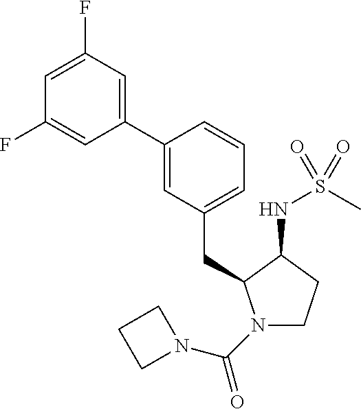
C1=C(F)C=C(C2=CC(CC3N(C(=O)N4CCC4)CCC3NS(C)(=O)=O)=CC=C2)C=C1F
